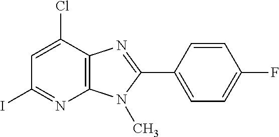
C1=C(Cl)C2=C(N=C1I)N(C)C(C1=CC=C(F)C=C1)=N2
